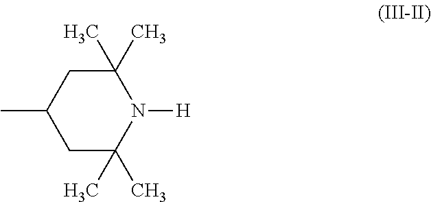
C1(C)CC(C)(C)N([H])C(C)(C)C1
